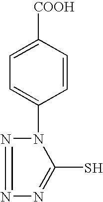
C1=CC([COOH])=CC=C1N1N=NN=C1S
